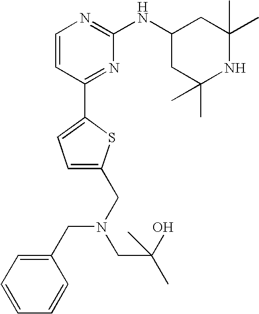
C1=CC(C2=CC=C(CN(CC(O)(C)C)CC3=CC=CC=C3)S2)=NC(NC2CC(C)(C)NC(C)(C)C2)=N1
